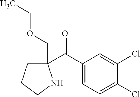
C1(C(C2=CC=C(Cl)C(Cl)=C2)=O)(COCC)CCCN1
